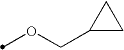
O(CC1CC1)C
